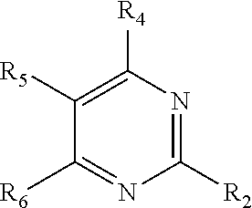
C1([R6])=NC([R2])=NC([R4])=C1[R5]
